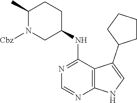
C12=C(C(NC3CCC(C)N([Cbz])C3)=NC=N1)C(C1CCCC1)=CN2
